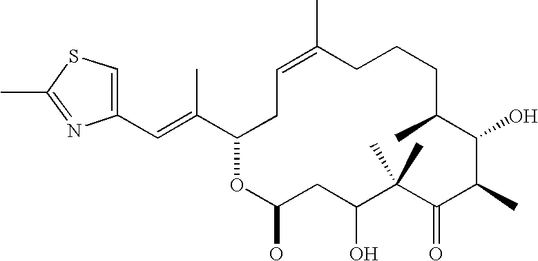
C1(C=C(C2CC=C(C)CCCC(C)C(O)C(C)C(=O)C(C)(C)C(O)CC(O)O2)C)=CSC(C)=N1
